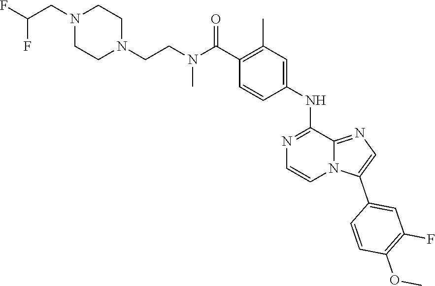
N(C(C1=C(C)C=C(NC2=NC=CN3C2=NC=C3C2=CC(F)=C(OC)C=C2)C=C1)=O)(CCN1CCN(CC(F)F)CC1)C
